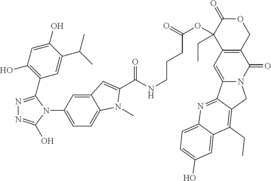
N1=C(C2=C(O)C=C(O)C(C(C)C)=C2)N(C2=CC=C3C(=C2)C=C(C(NCCCC(OC2(CC)C4=C(COC2=O)C(=O)N2C(=C4)C4=NC5=CC=C(O)C=C5C(CC)=C4C2)=O)=O)N3C)C(O)=N1
